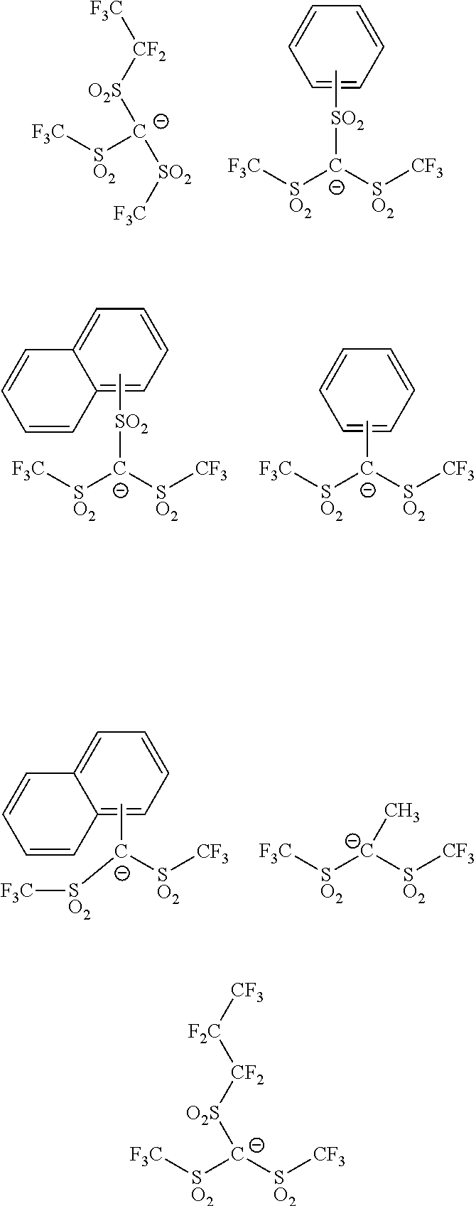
C1=CC=CC=C1.C[SO2][C-]([SO2][F3C])[SO2][CF3].[F3C][CF2][O2S][C-]([SO2][F3C])[SO2][F3C].C1=CC=CC=C1.C[C-]([SO2][F3C])[SO2][CF3].C1=CC=C2C(=C1)C=CC=C2.C[SO2][C-]([SO2][F3C])[SO2][CF3].C1=CC=C2C(=C1)C=CC=C2.C[C-]([SO2][CF3])[SO2][F3C].[F3C][SO2][C-]([SO2][CF3])C.[F3C][SO2][C-]([SO2][CF3])[O2S][CF2][F2C][CF3]
